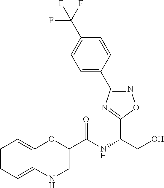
C(NC(CO)C1=NC(C2=CC=C(C(F)(F)F)C=C2)=NO1)(=O)C1OC2=CC=CC=C2NC1
